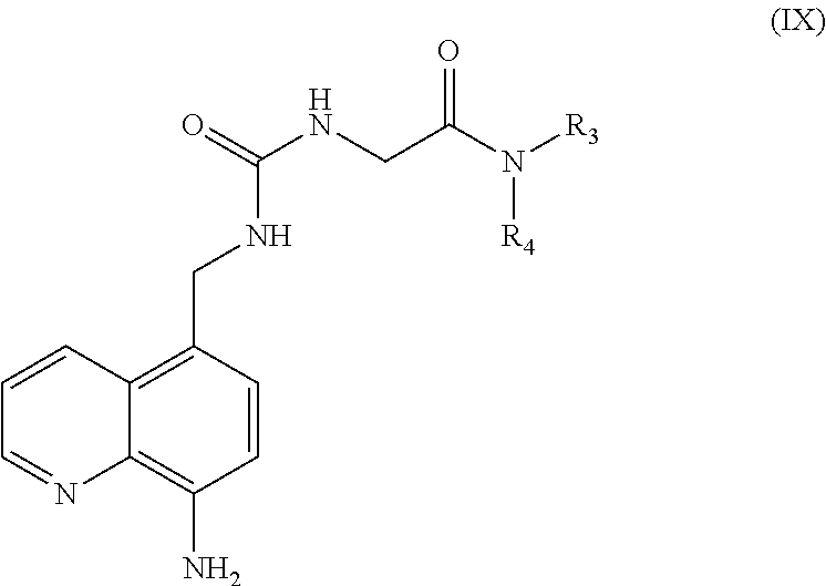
C12=C(N)C=CC(CNC(NCC(N([R3])[R4])=O)=O)=C1C=CC=N2
